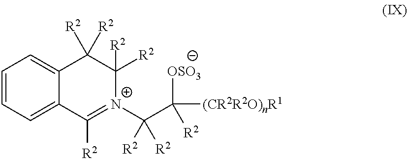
C1=CC=C2C(=C1)C([R2])([R2])C([R2])([R2])[N+](C(C([(CR2R2O)nR1])([R2])[OSO3])([R2])[R2])=C2[R2]
